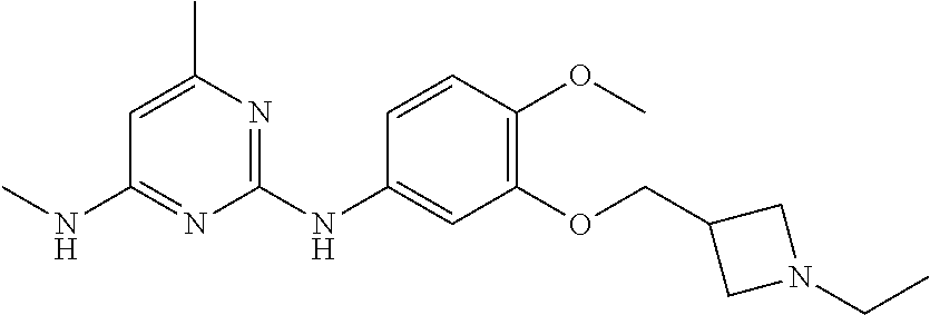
C1=C(C)N=C(NC2=CC(OCC3CN(CC)C3)=C(OC)C=C2)N=C1NC
